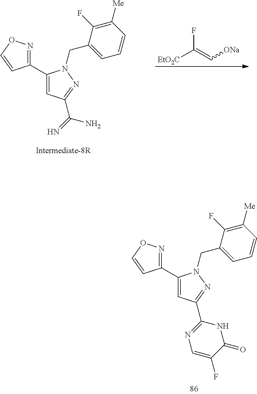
C1(C2=NOC=C2)=CC(C(=N)N)=NN1CC1=CC=CC([Me])=C1F.[EtO2C]C(=C[ONa])F.C1(C2=NOC=C2)=CC(C2=NC=C(F)C(=O)N2)=NN1CC1=CC=CC([Me])=C1F
